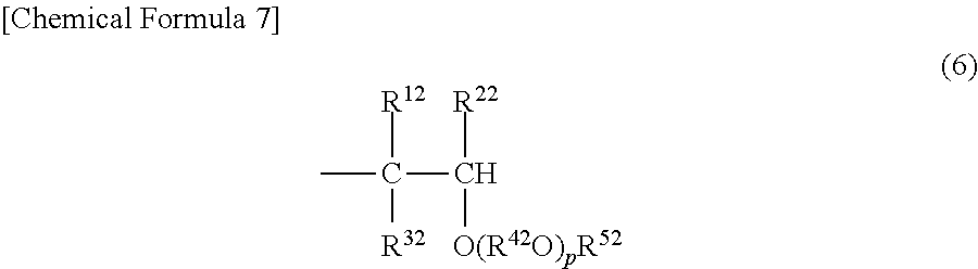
[R12]C([R32])(C([R22])[O(R42O)pR52])C
